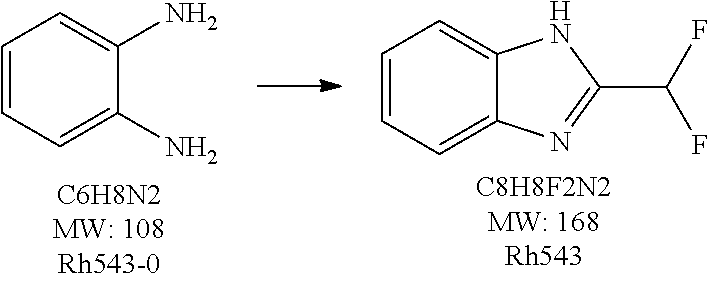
C1=CC=C(N)C(N)=C1.C1=CC=C2C(=C1)NC(C(F)F)=N2
